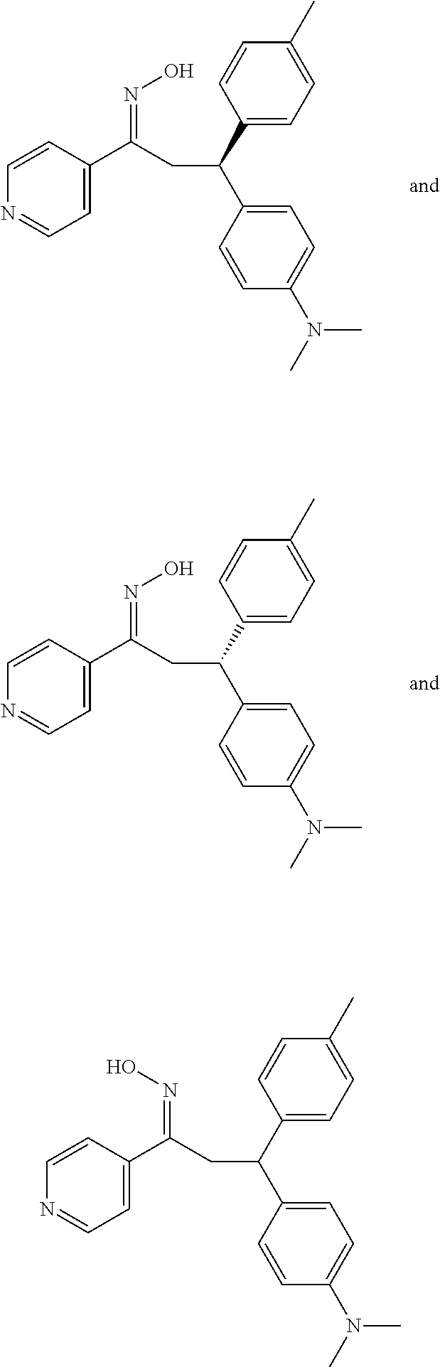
C1=C(C(=NO)CC(C2=CC=C(C)C=C2)C2=CC=C(N(C)C)C=C2)C=CN=C1.C1=C(C(=NO)CC(C2=CC=C(C)C=C2)C2=CC=C(N(C)C)C=C2)C=CN=C1.C1=C(C(=NO)CC(C2=CC=C(C)C=C2)C2=CC=C(N(C)C)C=C2)C=CN=C1
